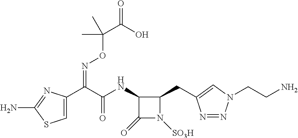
C1=C(C(C(NC2C(=O)N([SO3H])C2CC2=CN(CCN)N=N2)=O)=NOC(C(=O)O)(C)C)N=C(N)S1
